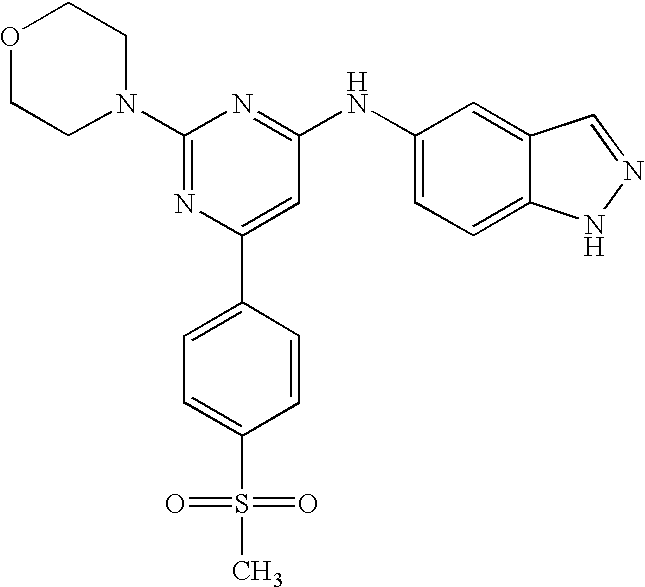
C1(N2CCOCC2)=NC(C2=CC=C(S(C)(=O)=O)C=C2)=CC(NC2=CC=C3C(=C2)C=NN3)=N1
